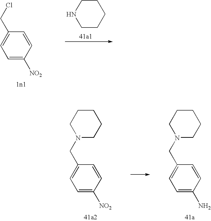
C1=C([NO2])C=CC(CCl)=C1.C1CNCCC1.C1=C([NO2])C=CC(CN2CCCCC2)=C1.C1=C(N)C=CC(CN2CCCCC2)=C1
